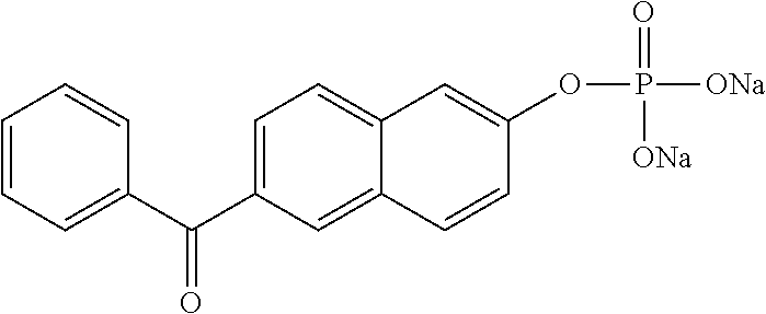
C1=CC=C(C(C2=CC=C3C(=C2)C=CC(OP([ONa])(=O)[ONa])=C3)=O)C=C1
